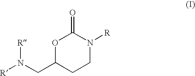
O1C(CN([R])[R])CCN([R])C1=O
